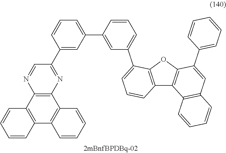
C1=C(C2=CC(C3=CC=CC4=C3OC3=C4C4=C(C=C3C3=CC=CC=C3)C=CC=C4)=CC=C2)C=C(C2=NC3=C(N=C2)C2=C(C4=C3C=CC=C4)C=CC=C2)C=C1
